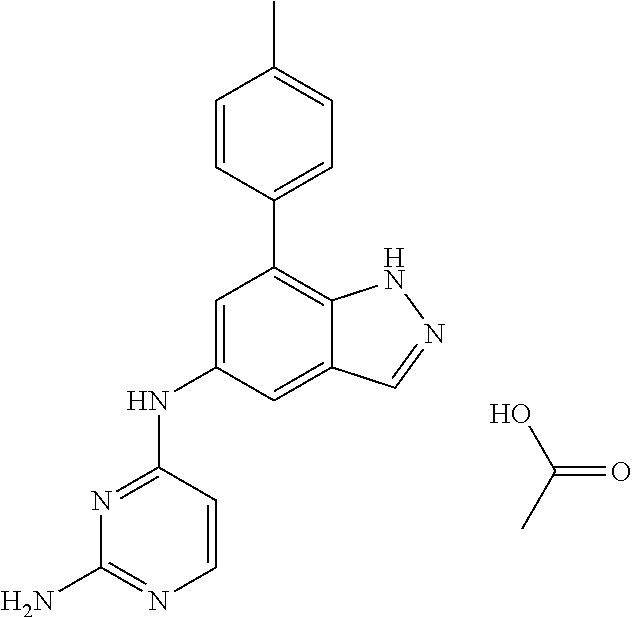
N1=C(NC2=CC(C3=CC=C(C)C=C3)=C3C(=C2)C=NN3)C=CN=C1N.OC(=O)C
